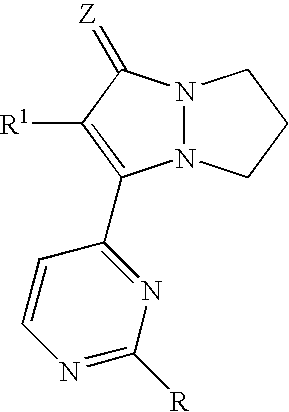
N12N(CCC1)C(C1=NC([R])=NC=C1)=C([R1])C2=[Z]
